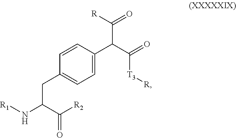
C1=CC(C(C(=O)[T3][R])C([R])=O)=CC=C1CC(N[R1])C([R2])=O
